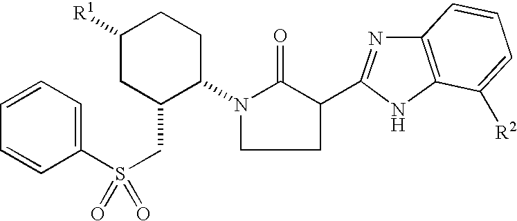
N1(C2CCC([R1])CC2CS(=O)(C2=CC=CC=C2)=O)CCC(C2=NC3=C(N2)C([R2])=CC=C3)C1=O
